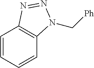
C1=CC=CC2=C1N=NN2C[Ph]
